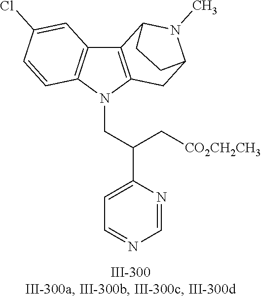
N1(CC(C2=CC=NC=N2)C[CO2CH2CH3])C2=C(C3=C1C=CC(Cl)=C3)C1N(C)C(C2)CC1
